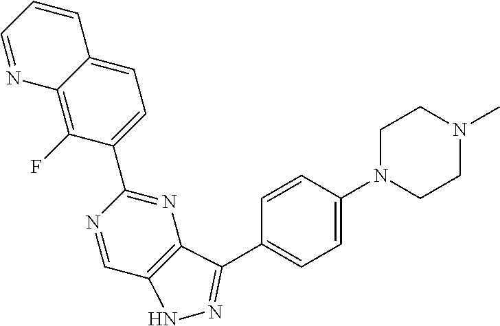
N1=CC2=C(N=C1C1=CC=C3C(=C1F)N=CC=C3)C(C1=CC=C(N3CCN(C)CC3)C=C1)=NN2
